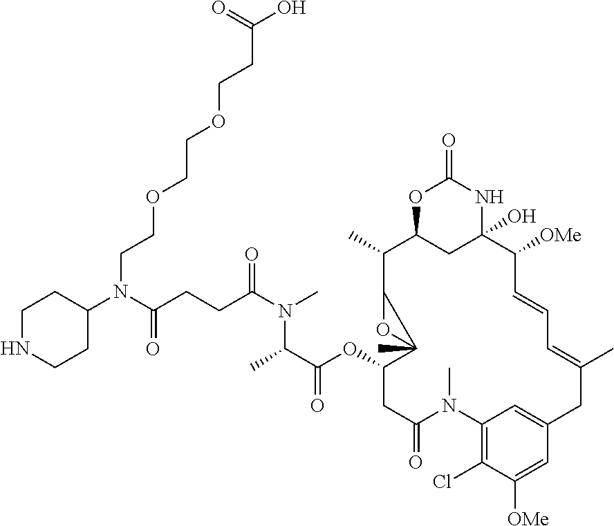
O1C2CC(O)(NC1=O)C([OMe])C=CC=C(C)CC1=CC(=C(Cl)C([OMe])=C1)N(C)C(=O)CC(OC(=O)C(C)N(C)C(=O)CCC(N(C1CCNCC1)CCOCCOCCC(=O)O)=O)C1(C)C(C2C)O1
